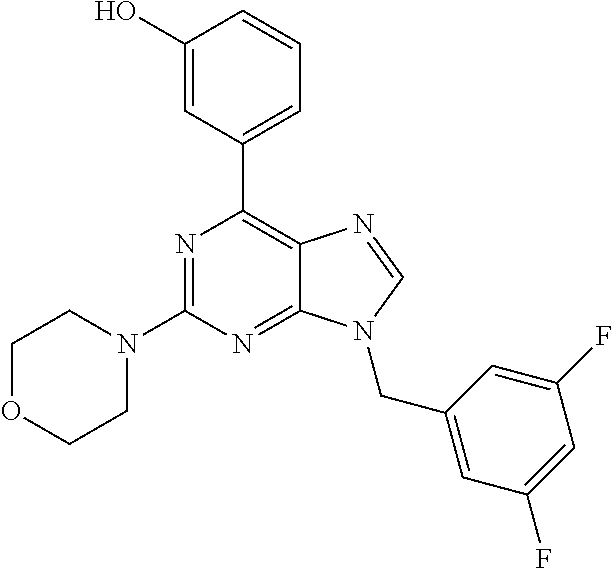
N1=C(N2CCOCC2)N=C2C(=C1C1=CC=CC(O)=C1)N=CN2CC1=CC(F)=CC(F)=C1
